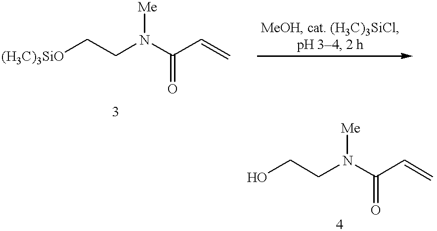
[(H3C)3SiO]CCN(C(C=C)=O)[Me].OCCN(C(C=C)=O)[Me]
